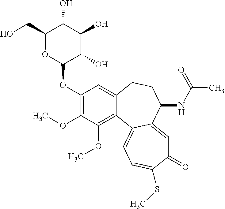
C1(OC2C(O)C(O)C(O)C(CO)O2)=C(OC)C(OC)=C2C(=C1)CCC(NC(C)=O)C1=CC(=O)C(SC)=CC=C21
